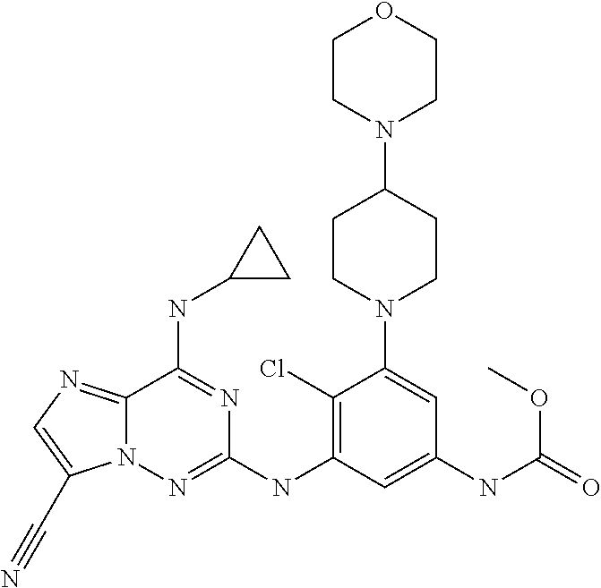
C12=NC=C(C#N)N1N=C(NC1=C(Cl)C(N3CCC(N4CCOCC4)CC3)=CC(NC(=O)OC)=C1)N=C2NC1CC1
